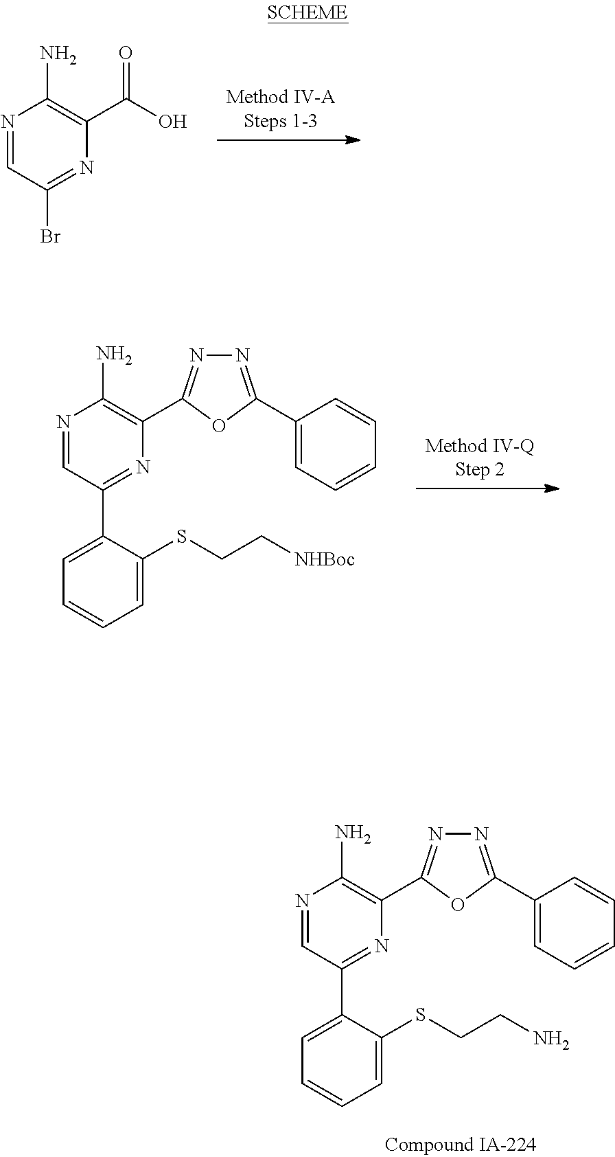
N1=CC(Br)=NC(C(O)=O)=C1N.N1=CC(C2=CC=CC=C2SCCN)=NC(C2=NN=C(C3=CC=CC=C3)O2)=C1N.N1=CC(C2=CC=CC=C2SCC[NHBoc])=NC(C2=NN=C(C3=CC=CC=C3)O2)=C1N
